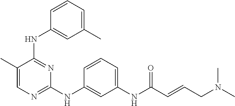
N(C1=NC=C(C)C(NC2=CC(C)=CC=C2)=N1)C1=CC(NC(C=CCN(C)C)=O)=CC=C1
